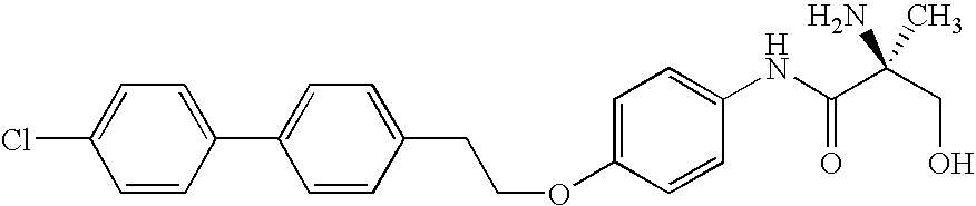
C1(C2=CC=C(Cl)C=C2)=CC=C(CCOC2=CC=C(NC(C(CO)(N)C)=O)C=C2)C=C1
